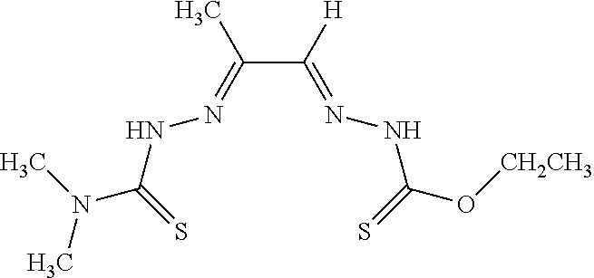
C(C(=NNC(O[CH2CH3])=S)[H])(=NNC(N(C)C)=S)C
